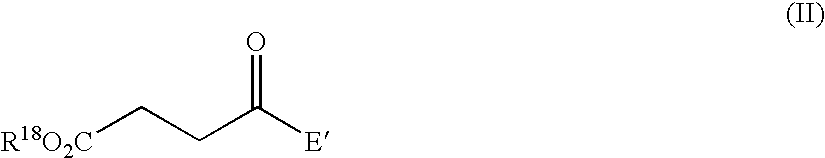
[R18O2C]CCC([E])=O
